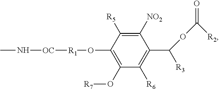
CN[OC][R1]OC1=C(O[R7])C([R6])=C(C(OC([R2])=O)[R3])C([NO2])=C1[R5]
